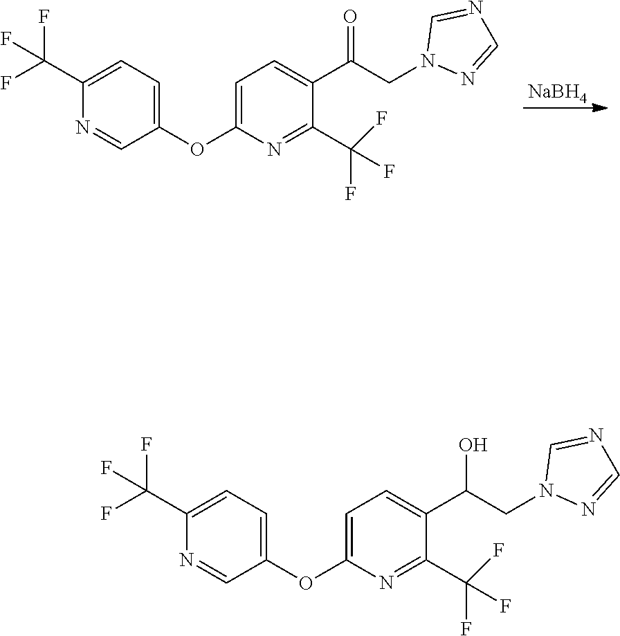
[NaBH4].C1(C(F)(F)F)=CC=C(OC2=CC=C(C(CN3N=CN=C3)=O)C(C(F)(F)F)=N2)C=N1.C1(C(F)(F)F)=CC=C(OC2=CC=C(C(CN3N=CN=C3)O)C(C(F)(F)F)=N2)C=N1
